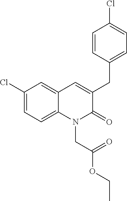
C1(Cl)=CC=C2C(=C1)C=C(CC1=CC=C(Cl)C=C1)C(=O)N2CC(OCC)=O
